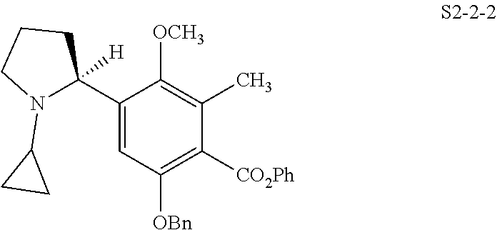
C1(C2([H])N(C3CC3)CCC2)=CC([OBn])=C([CO2Ph])C(C)=C1[OCH3]
